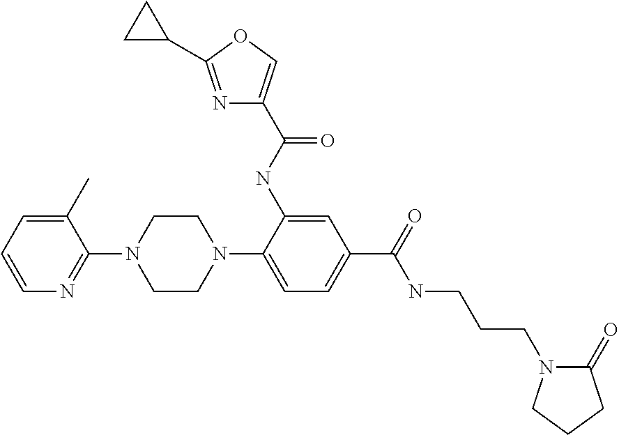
C1=CC=C(C)C(N2CCN(C3=CC=C(C(=O)NCCCN4C(=O)CCC4)C=C3NC(C3=COC(C4CC4)=N3)=O)CC2)=N1
